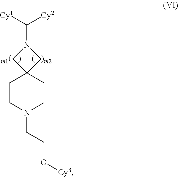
C1CN(CCO[Cy3])CCC12CN(C([Cy2])[Cy1])C2
